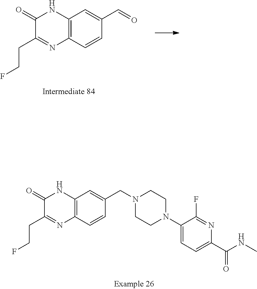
C1(=O)C(CCF)=NC2=C(N1)C=C(CN1CCN(C3=CC=C(C(NC)=O)N=C3F)CC1)C=C2.C1(=O)C(CCF)=NC2=C(N1)C=C(C=O)C=C2
